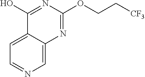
C1=C2C(=CN=C1)N=C(OCC[CF3])N=C2O
